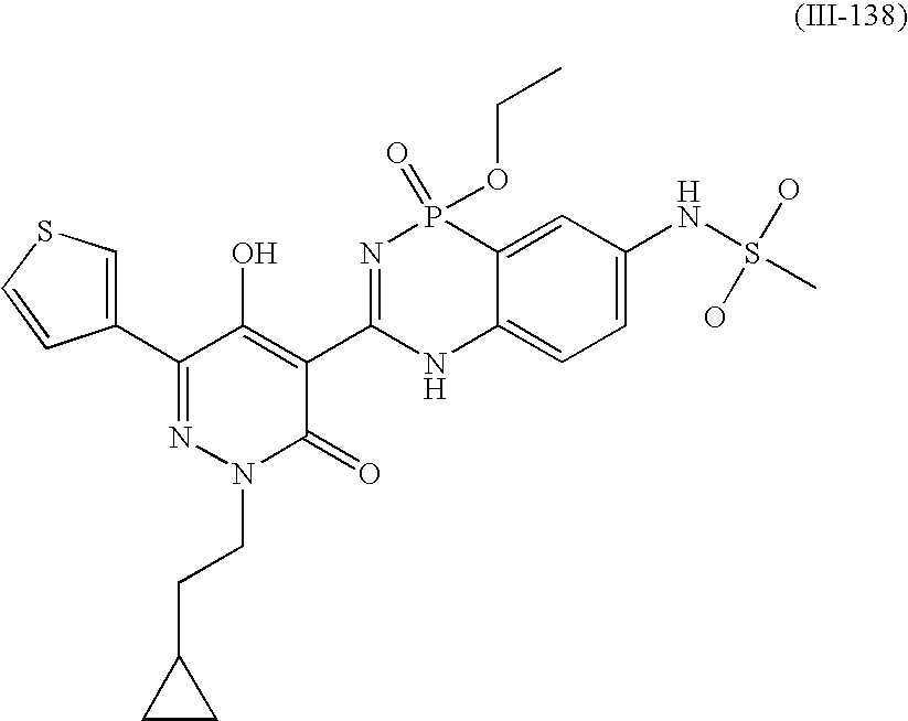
C1(C2=NN(CCC3CC3)C(=O)C(C3=NP(=O)(OCC)C4=CC(NS(C)(O)O)=CC=C4N3)=C2O)=CSC=C1
